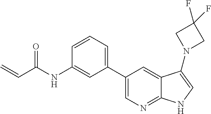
C=CC(NC1=CC(C2=CN=C3C(=C2)C(N2CC(F)(F)C2)=CN3)=CC=C1)=O
